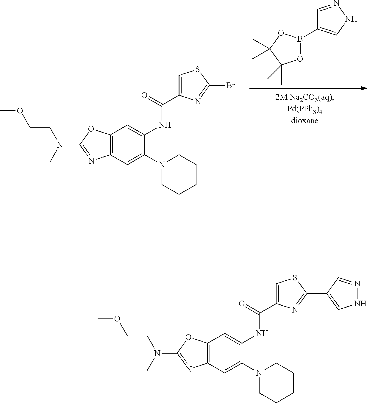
C1=NNC=C1B1OC(C)(C)C(C)(C)O1.C12=C(OC(N(C)CCOC)=N1)C=C(NC(C1=CSC(Br)=N1)=O)C(N1CCCCC1)=C2.C12=C(OC(N(C)CCOC)=N1)C=C(NC(C1=CSC(C3=CNN=C3)=N1)=O)C(N1CCCCC1)=C2
